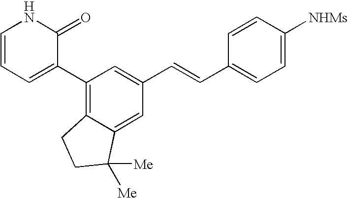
C1=CC=C(C2=C3C(=CC(C=CC4=CC=C([NHMs])C=C4)=C2)C([Me])([Me])CC3)C(=O)N1
